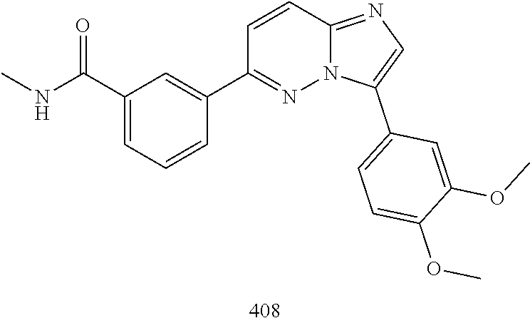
N(C)C(C1=CC=CC(C2=NN3C(=NC=C3C3=CC=C(OC)C(OC)=C3)C=C2)=C1)=O
